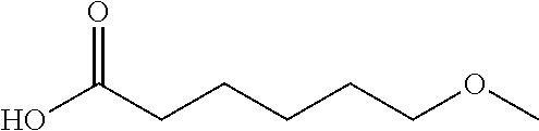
OC(CCCCCOC)=O
